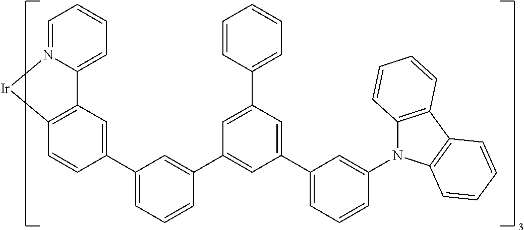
C12=CC=CC=N1[Ir]C1=C2C=C(C2=CC=CC(C3=CC(C4=CC=CC(N5C6=C(C7=C5C=CC=C7)C=CC=C6)=C4)=CC(C4=CC=CC=C4)=C3)=C2)C=C1
